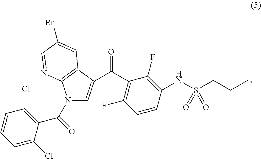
C(C1=C(F)C=CC(NS(CCC)(=O)=O)=C1F)(=O)C1=CN(C(C2=C(Cl)C=CC=C2Cl)=O)C2=C1C=C(Br)C=N2
